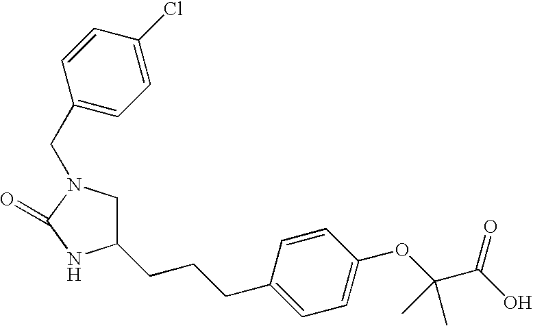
C1N(CC2=CC=C(Cl)C=C2)C(=O)NC1CCCC1=CC=C(OC(C(=O)O)(C)C)C=C1
